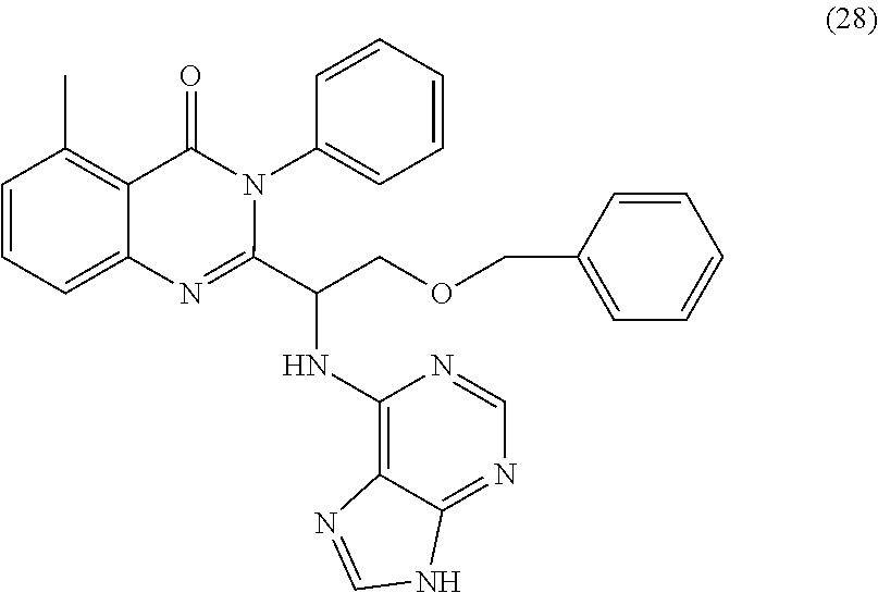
C1=CC=C2C(=C1C)C(=O)N(C1=CC=CC=C1)C(C(COCC1=CC=CC=C1)NC1=C3C(=NC=N1)NC=N3)=N2
